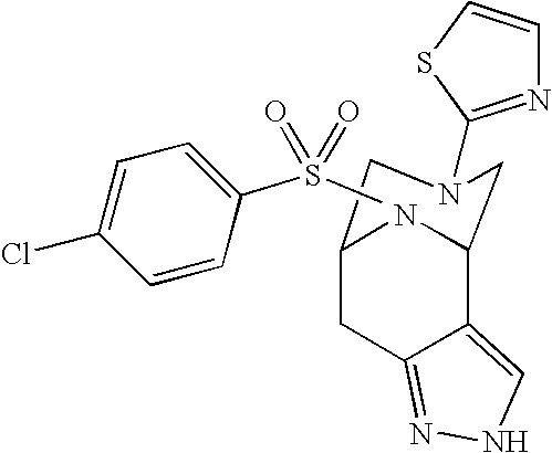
S(C1=CC=C(Cl)C=C1)(=O)(=O)C.C12CC3=NNC=C3C(N1)CN(C1=NC=CS1)C2
